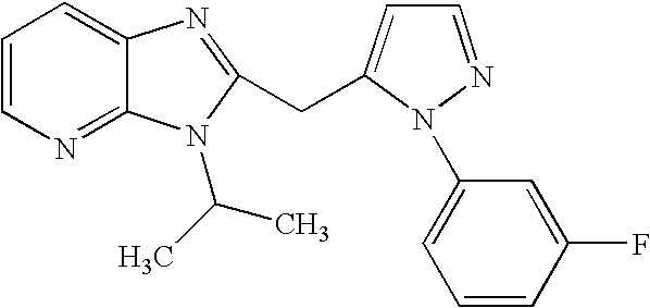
C1=CN=C2C(=C1)N=C(CC1=CC=NN1C1=CC=CC(F)=C1)N2C(C)C
